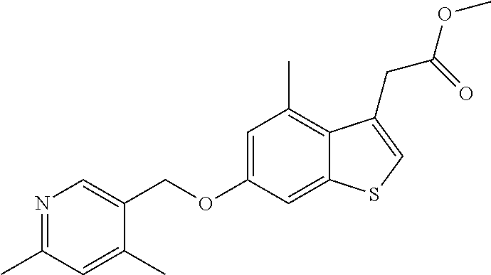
C(OC1=CC(C)=C2C(=C1)SC=C2CC(OC)=O)C1=CN=C(C)C=C1C
